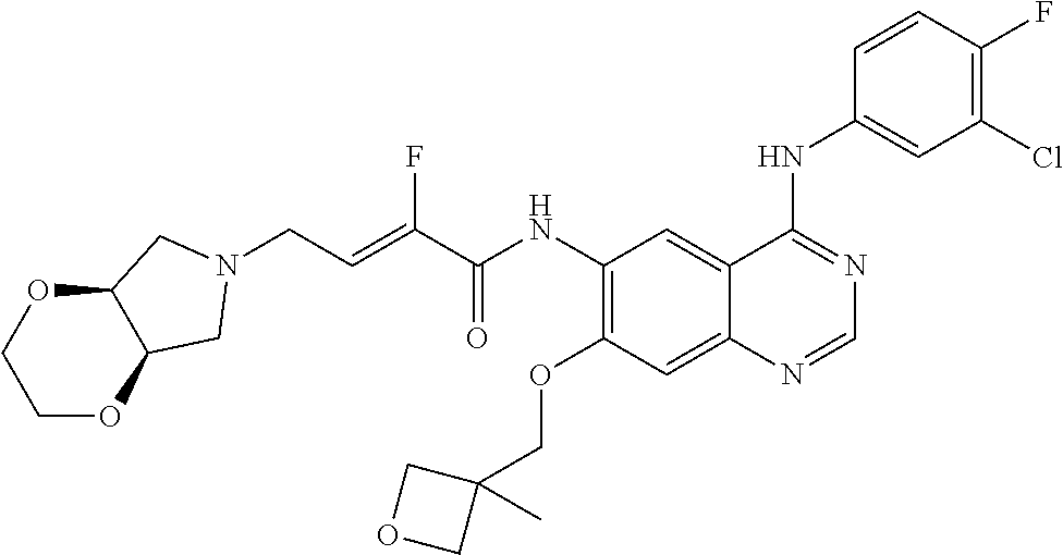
C(C=C(C(NC1=C(OCC2(C)COC2)C=C2C(=C1)C(NC1=CC(Cl)=C(F)C=C1)=NC=N2)=O)F)N1CC2OCCOC2C1
